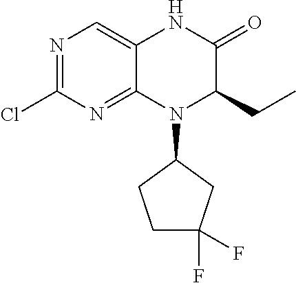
C12=NC(Cl)=NC=C1NC(=O)C(CC)N2C1CCC(F)(F)C1
